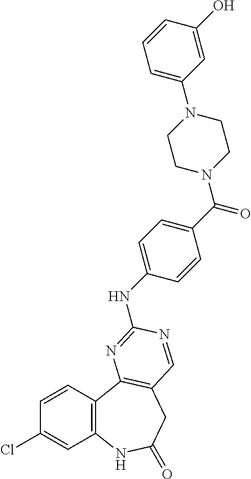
C1(Cl)=CC2=C(C=C1)C1=C(CC(=O)N2)C=NC(NC2=CC=C(C(N3CCN(C4=CC=CC(O)=C4)CC3)=O)C=C2)=N1
